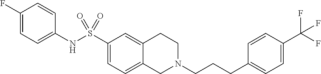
C1(F)=CC=C(NS(C2=CC=C3C(=C2)CCN(CCCC2=CC=C(C(F)(F)F)C=C2)C3)(=O)=O)C=C1
